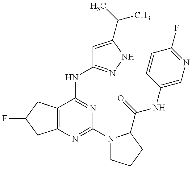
C12=C(C(NC3=NNC(C(C)C)=C3)=NC(N3CCCC3C(=O)NC3=CN=C(F)C=C3)=N1)CC(F)C2
